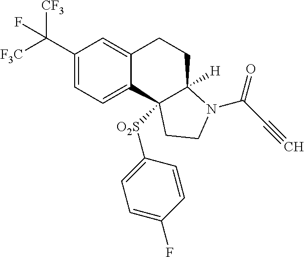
C(C1=CC=C2C(=C1)CCC1([H])C2([O2S]C2=CC=C(F)C=C2)CCN1C(=O)C#C)([F3C])([CF3])F
